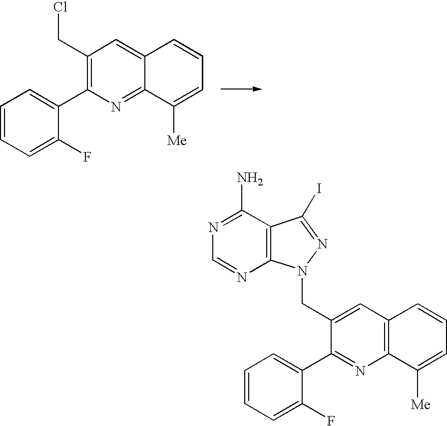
C1(CCl)=C(C2=CC=CC=C2F)N=C2C(=C1)C=CC=C2[Me].C1(CN2C3=C(C(N)=NC=N3)C(I)=N2)=CC2=C(N=C1C1=CC=CC=C1F)C([Me])=CC=C2
